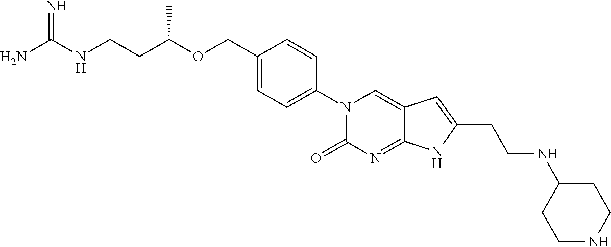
NC(NCCC(OCC1=CC=C(N2C(=O)N=C3C(=C2)C=C(CCNC2CCNCC2)N3)C=C1)C)=N
